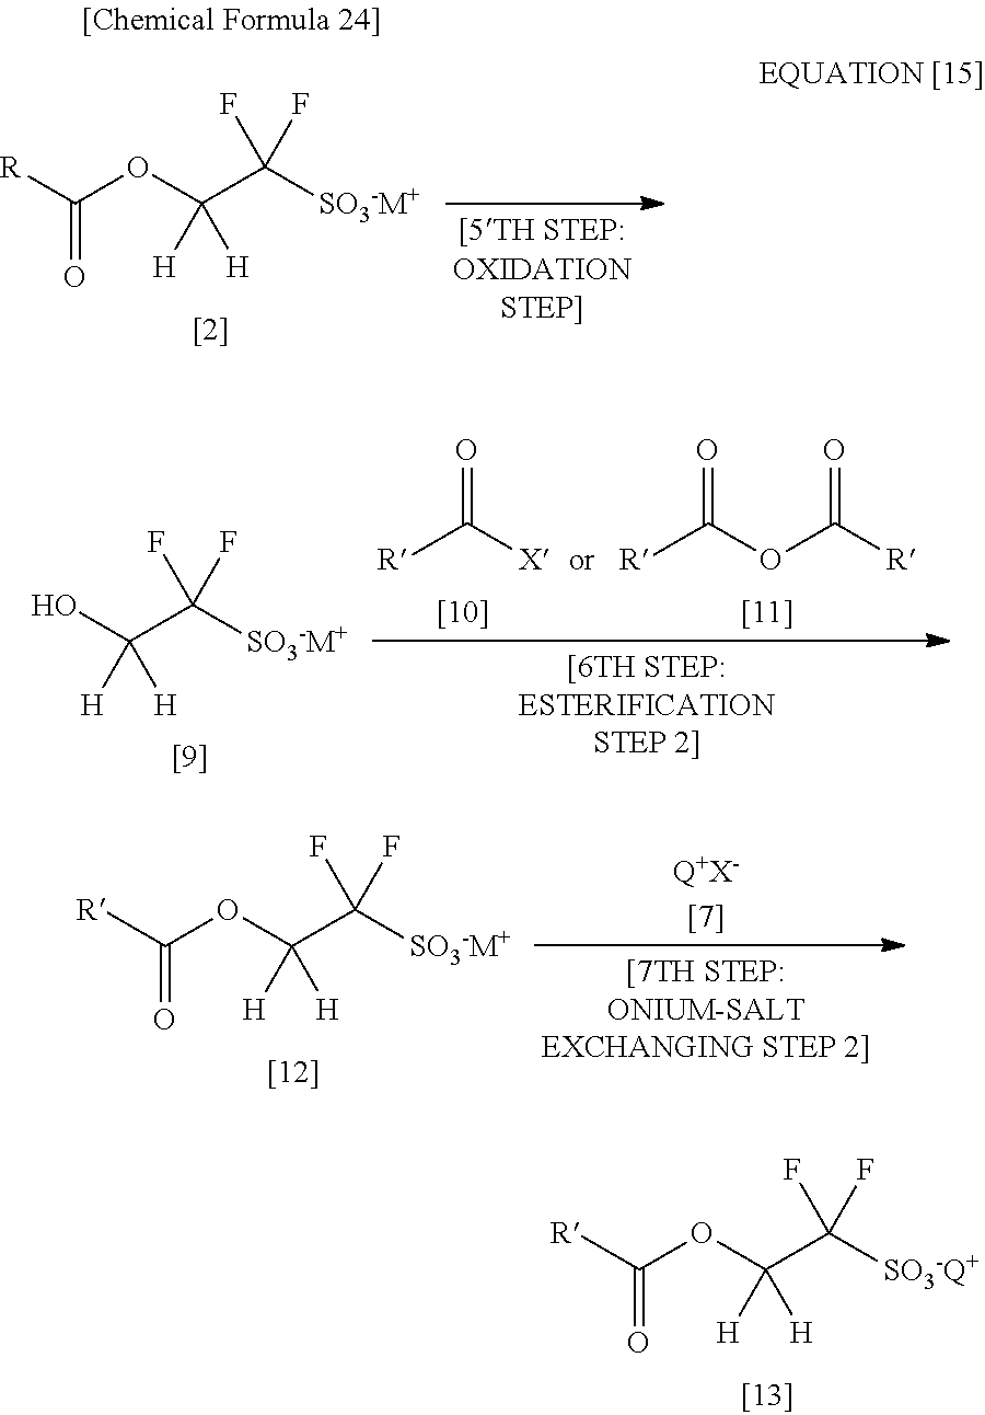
C(OC([R])=O)(C([SO3-M+])(F)F)([H])[H].[R]C([X])=O.[R]C(OC([R])=O)=O.OC(C([SO3-M+])(F)F)([H])[H].O=C([R])OC(C([SO3-M+])(F)F)([H])[H].O=C([R])OC(C([SO3-Q+])(F)F)([H])[H]
